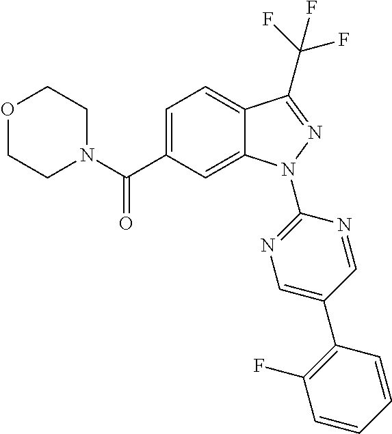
C12=CC=C(C(N3CCOCC3)=O)C=C1N(C1=NC=C(C3=C(F)C=CC=C3)C=N1)N=C2C(F)(F)F
